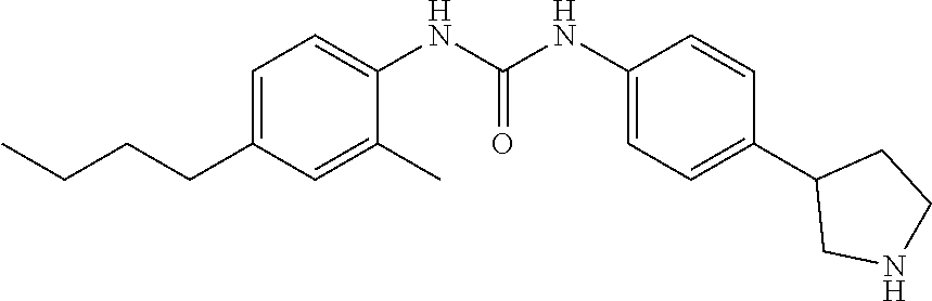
C1=C(CCCC)C=C(C)C(NC(NC2=CC=C(C3CNCC3)C=C2)=O)=C1
